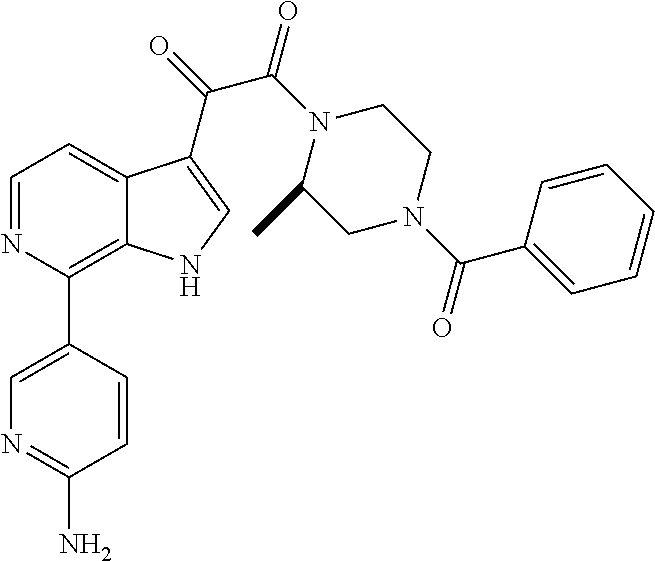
C1=NC(C2=CN=C(N)C=C2)=C2C(=C1)C(C(=O)C(N1C(C)CN(C(C3=CC=CC=C3)=O)CC1)=O)=CN2
